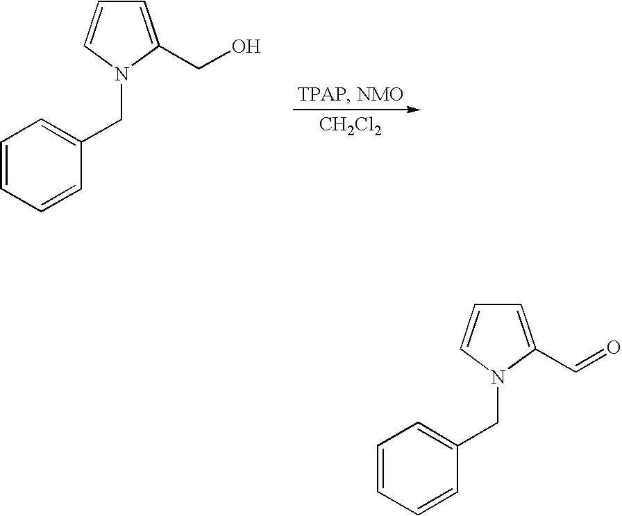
[CH2Cl2].C1=C(CO)N(CC2=CC=CC=C2)C=C1.C1=C(C=O)N(CC2=CC=CC=C2)C=C1
